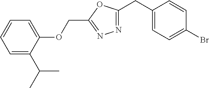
C1(CC2=NN=C(COC3=CC=CC=C3C(C)C)O2)=CC=C(Br)C=C1
